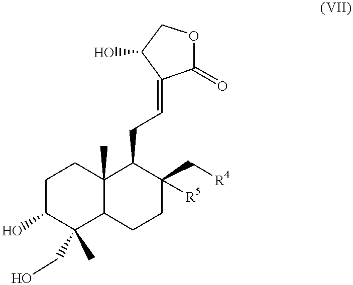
C1(=O)OCC(O)C1=CCC1C2(C)C(CCC1(C[R4])[R5])C(CO)(C)C(O)CC2
